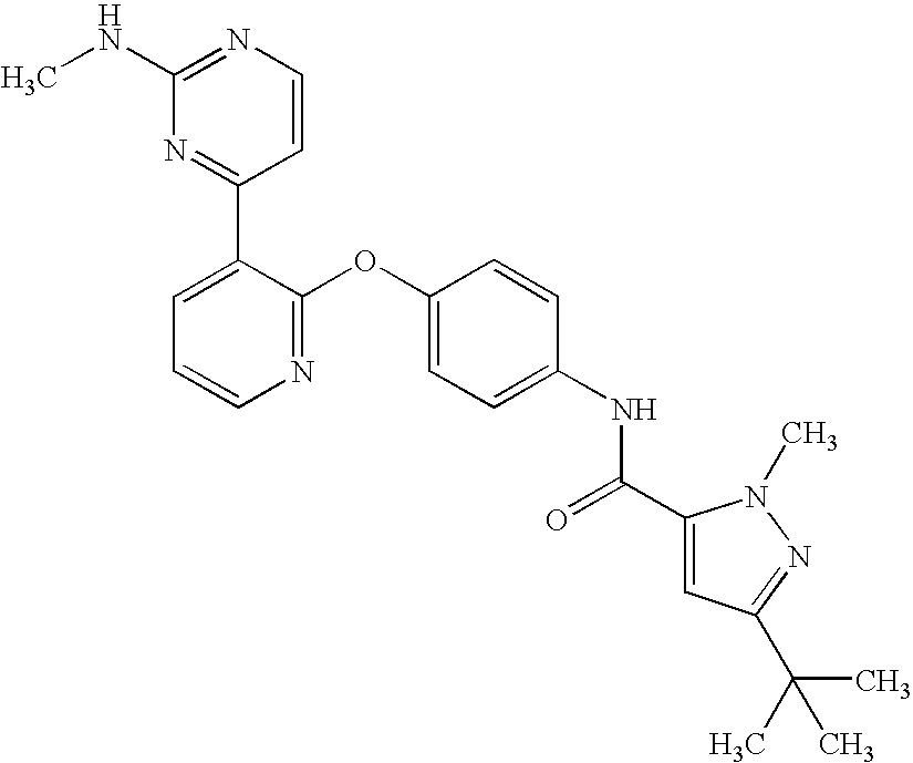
C1(NC)=NC=CC(C2=CC=CN=C2OC2=CC=C(NC(C3=CC(C(C)(C)C)=NN3C)=O)C=C2)=N1
